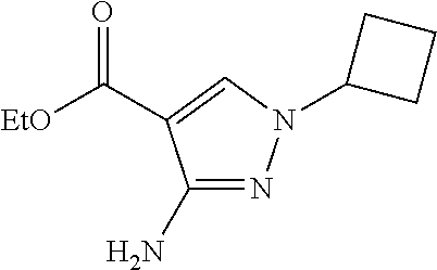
C(C1=CN(C2CCC2)N=C1N)([EtO])=O
